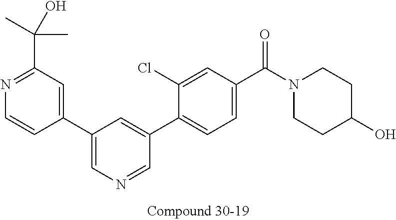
C1(C2=CN=CC(C3=CC=C(C(N4CCC(O)CC4)=O)C=C3Cl)=C2)=CC(C(C)(C)O)=NC=C1
